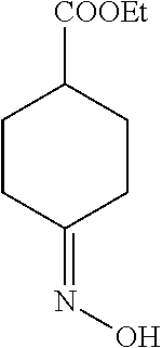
C1CC(=NO)CCC1[COOEt]
